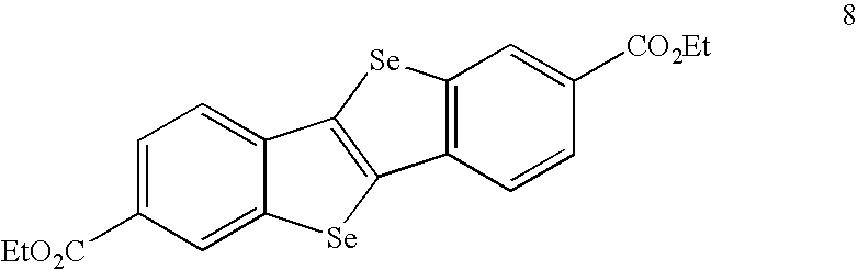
[EtO2C]C1=CC=C2C(=C1)[Se]C1=C2[Se]C2=C1C=CC([CO2Et])=C2
